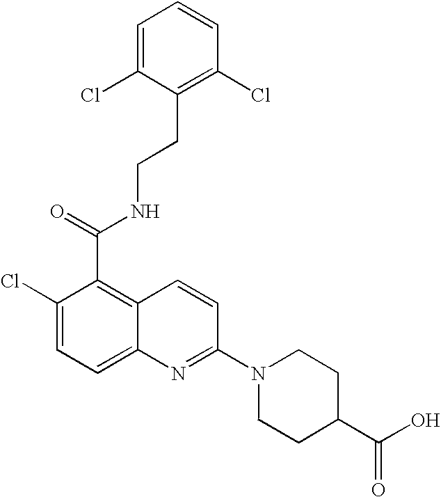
C1=C(Cl)C(CCNC(C2=C3C(=CC=C2Cl)N=C(N2CCC(C(O)=O)CC2)C=C3)=O)=C(Cl)C=C1
